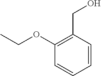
C1=CC(CO)=C(OCC)C=C1
